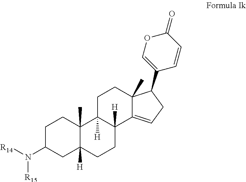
C1C(N([R14])[R15])CC2([H])C(C)(C1)C1([H])C([H])(CC2)C2=CCC(C3=COC(=O)C=C3)C2(C)CC1
